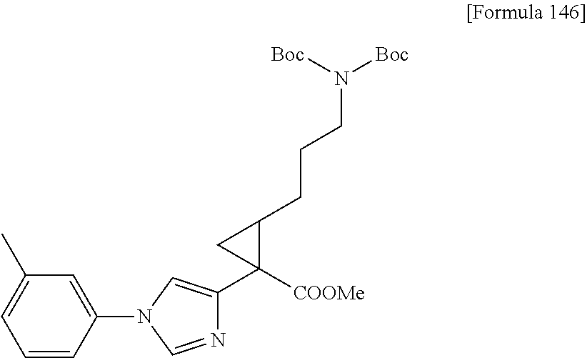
C1([COOMe])(C2=CN(C3=CC(C)=CC=C3)C=N2)C(CCCN([Boc])[Boc])C1
